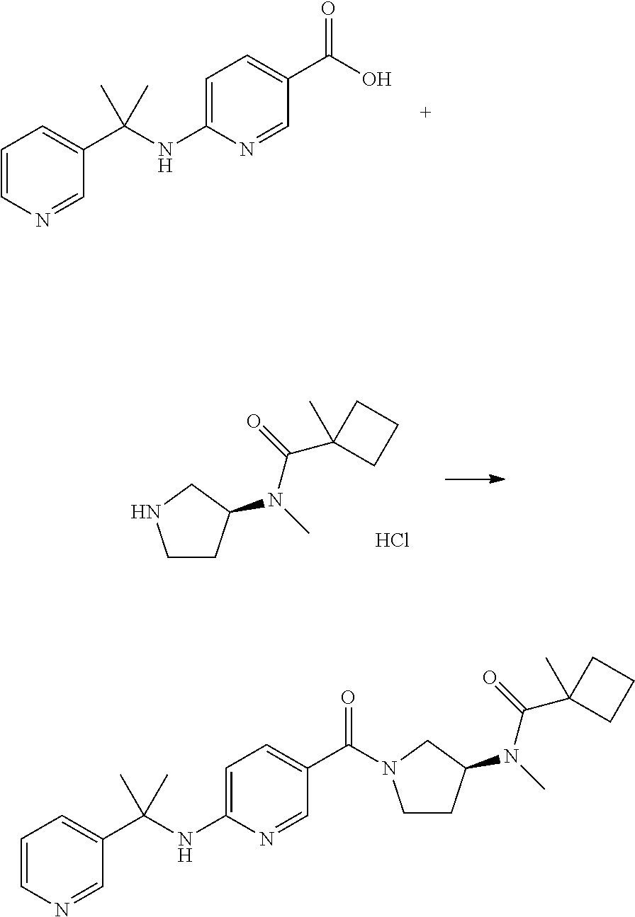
C1=C(NC(C2=CC=CN=C2)(C)C)N=CC(C(=O)N2CCC(N(C)C(=O)C3(C)CCC3)C2)=C1.C1=C(NC(C2=CC=CN=C2)(C)C)N=CC(C(=O)O)=C1.C1CC(N(C)C(=O)C2(C)CCC2)CN1.Cl
